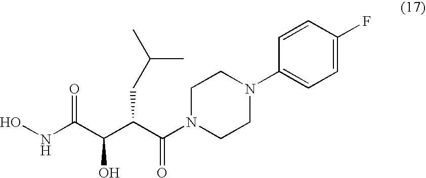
ONC(C(C(C(N1CCN(C2=CC=C(F)C=C2)CC1)=O)CC(C)C)O)=O
